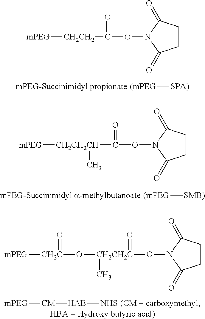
C(=O)(ON1C(=O)CCC1=O)[CH2CH2CH](C)[mPEG].[(mPEG][SMB)].[CH2CH2C](ON1C(=O)CCC1=O)(O[CH2C]([mPEG])=O)(C)=O.[mPEG][CM][HAB][NHS].[mPEG][CH2CH2]C(=O)ON1C(=O)CCC1=O.[(mPEG][SPA)]
